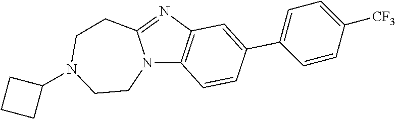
C1CN2C(=NC3=C2C=CC(C2=CC=C([CF3])C=C2)=C3)CCN1C1CCC1
